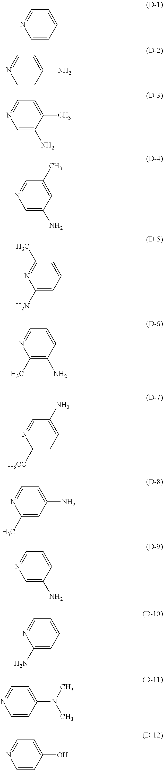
C1=CC=CC=N1.C1=CC(N)=CC=N1.C1=C(N)C(C)=CC=N1.C1=C(N)C=C(C)C=N1.C1(N)=CC=CC(C)=N1.C1(C)=C(N)C=CC=N1.C1([H3CO])=CC=C(N)C=N1.C1(C)=CC(N)=CC=N1.C1=C(N)C=CC=N1.C1(N)=CC=CC=N1.C1=CC(N(C)C)=CC=N1.C1=CC(O)=CC=N1
